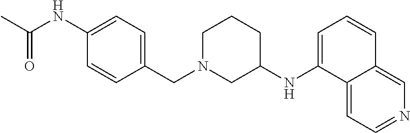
C1(NC(C)=O)=CC=C(CN2CCCC(NC3=CC=CC4=CN=CC=C34)C2)C=C1
